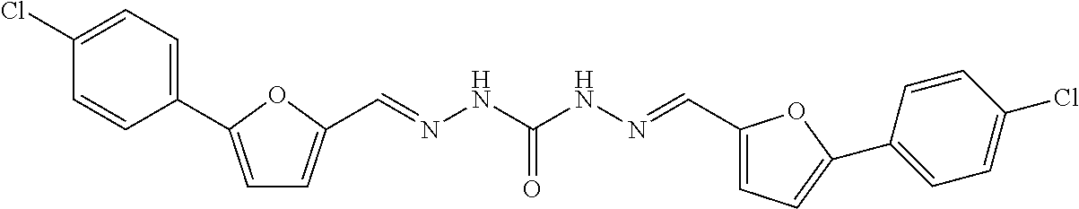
C(=NNC(NN=CC1=CC=C(C2=CC=C(Cl)C=C2)O1)=O)C1=CC=C(C2=CC=C(Cl)C=C2)O1
